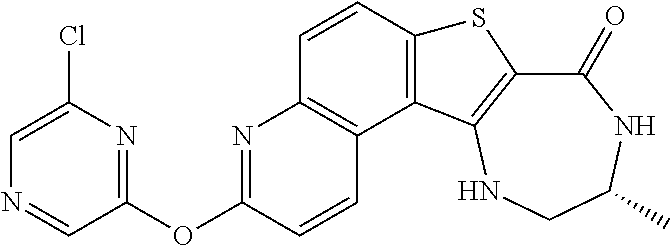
C1(=O)C2=C(NCC(C)N1)C1=C(S2)C=CC2=C1C=CC(OC1=NC(Cl)=CN=C1)=N2
